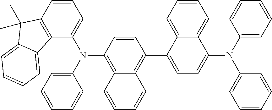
C12=C(C=CC=C1N(C1=CC=CC=C1)C1=C3C(=C(C4=CC=C(N(C5=CC=CC=C5)C5=CC=CC=C5)C5=CC=CC=C45)C=C1)C=CC=C3)C(C)(C)C1=CC=CC=C21
